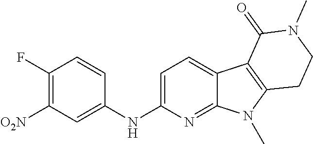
C1(NC2=CC([O2N])=C(F)C=C2)=CC=C2C(=N1)N(C)C1=C2C(=O)N(C)CC1
